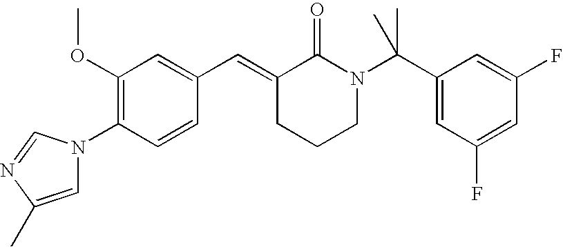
C1=CC(N2C=C(C)N=C2)=C(OC)C=C1C=C1CCCN(C(C2=CC(F)=CC(F)=C2)(C)C)C1=O
